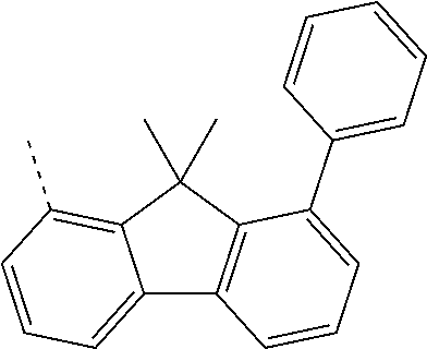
C12=CC=CC(C)=C1C(C)(C)C1=C2C=CC=C1C1=CC=CC=C1
